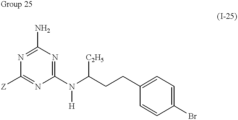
C1(N)=NC([Z])=NC(N(C(CCC2=CC=C(Br)C=C2)[C2H5])[H])=N1
